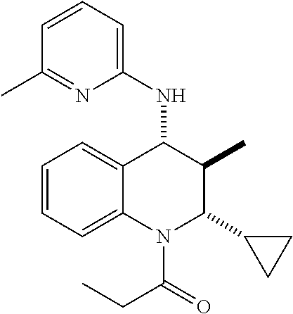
C1=CC=C2C(=C1)C(NC1=CC=CC(C)=N1)C(C)C(C1CC1)N2C(CC)=O
